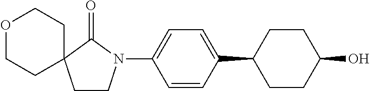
C1(N2CCC3(C2=O)CCOCC3)=CC=C(C2CCC(O)CC2)C=C1
